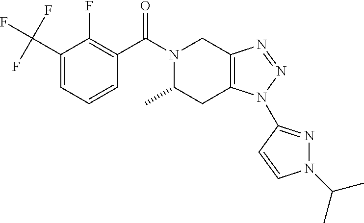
C1(C(F)(F)F)=CC=CC(C(=O)N2C(C)CC3=C(C2)N=NN3C2=NN(C(C)C)C=C2)=C1F
